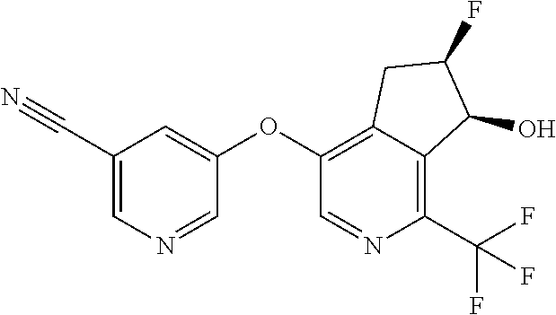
C1(C#N)=CN=CC(OC2=C3C(=C(C(F)(F)F)N=C2)C(O)C(F)C3)=C1
